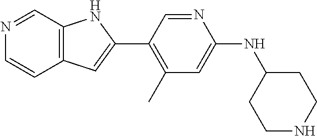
C12=C(C=NC=C1)NC(C1=C(C)C=C(NC3CCNCC3)N=C1)=C2
